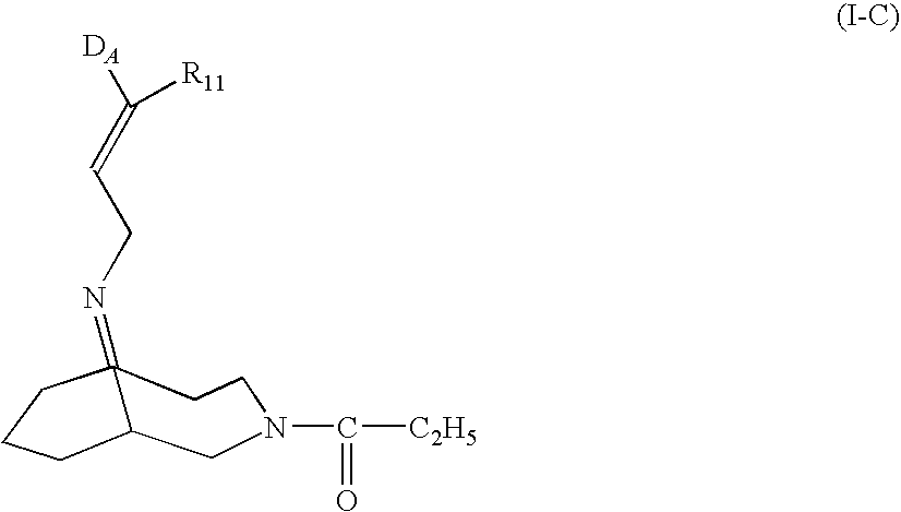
C1N(C(=O)[C2H5])CCC2(=NCC=C([DA])[R11])CCCC12
